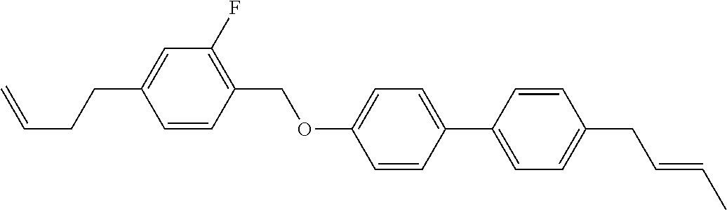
C1=CC(COC2=CC=C(C3=CC=C(CC=CC)C=C3)C=C2)=C(F)C=C1CCC=C
